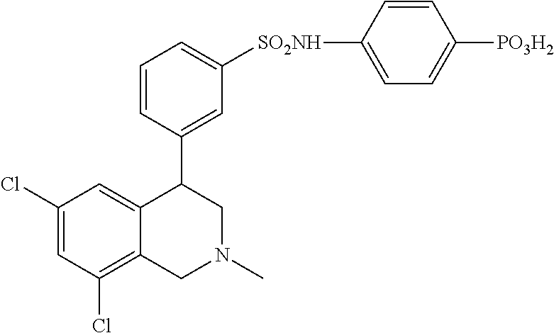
C12=CC(Cl)=CC(Cl)=C1CN(C)CC2C1=CC([SO2NH]C2=CC=C([PO3H2])C=C2)=CC=C1
